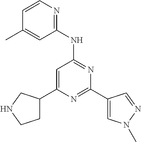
C1C(C2=CC(NC3=NC=CC(C)=C3)=NC(C3=CN(C)N=C3)=N2)CNC1
